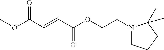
COC(C=CC(OCCN1CCCC1(C)C)=O)=O
